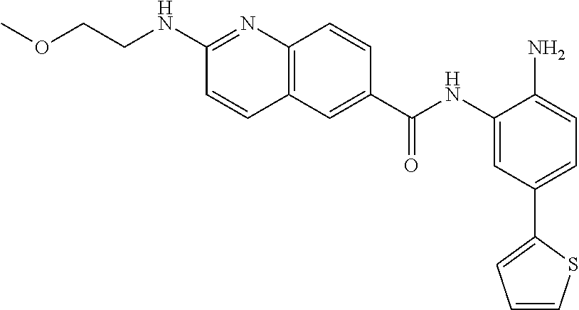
C12=C(C=C(C(NC3=CC(C4=CC=CS4)=CC=C3N)=O)C=C1)C=CC(NCCOC)=N2
